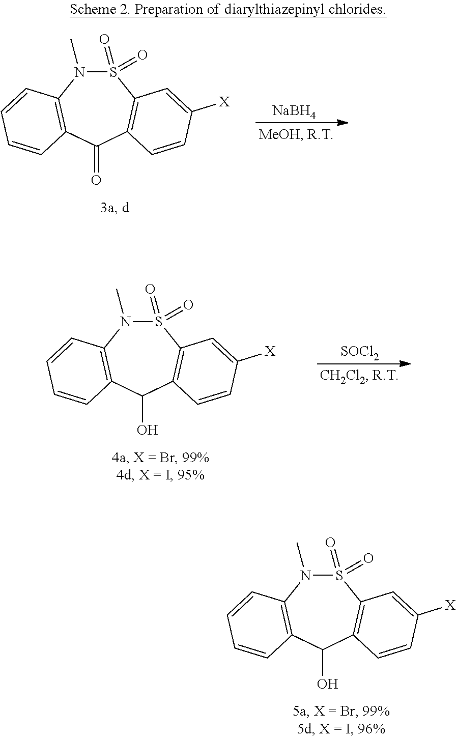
S1(=O)(=O)N(C)C2=C(C(=O)C3=C1C=C([X])C=C3)C=CC=C2.[NaBH4].S1(=O)(=O)N(C)C2=C(C(O)C3=C1C=C([X])C=C3)C=CC=C2.[SOCl2].S1(=O)(=O)N(C)C2=C(C(O)C3=C1C=C([X])C=C3)C=CC=C2
